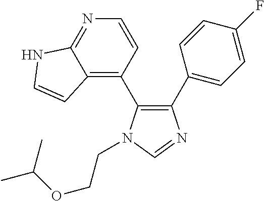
C1(C2=CC=C(F)C=C2)=C(C2=C3C(=NC=C2)NC=C3)N(CCOC(C)C)C=N1
